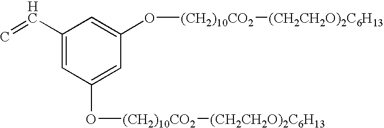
C1(C=C)=CC(O[(CH2)10CO2][(CH2CH2O)2C6H13])=CC(O[(CH2)10CO2][(CH2CH2O)2C6H13])=C1
